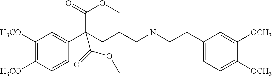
C1([H3CO])=C([H3CO])C=CC(C(CCCN(CCC2=CC=C([OCH3])C([OCH3])=C2)C)(C(=O)OC)C(=O)OC)=C1
